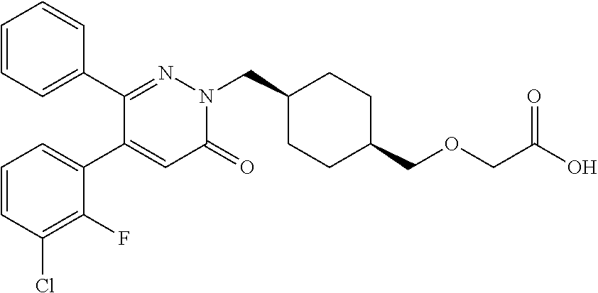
C1=CC=C(C2=NN(CC3CCC(COCC(O)=O)CC3)C(=O)C=C2C2=CC=CC(Cl)=C2F)C=C1
